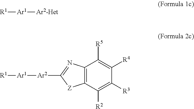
C12=C(C([R2])=C([R3])C([R4])=C1[R5])[Z]C([Ar2][Ar1][R1])=N2.[R1][Ar1][Ar2-Het]
